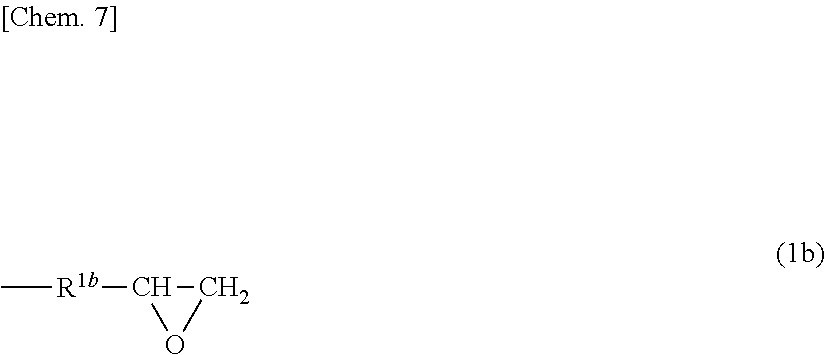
C[R1b]C1OC1
